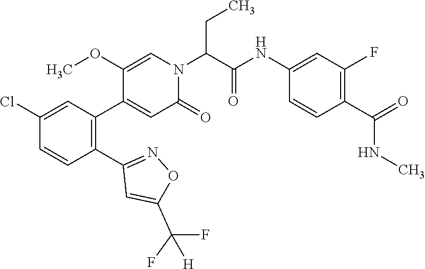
C1(OC)=CN(C(C(NC2=CC(F)=C(C(=O)NC)C=C2)=O)CC)C(=O)C=C1C1=C(C2=NOC(C(F)(F)[H])=C2)C=CC(Cl)=C1
